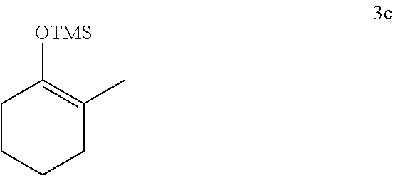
C1CCCC(C)=C1[OTMS]
